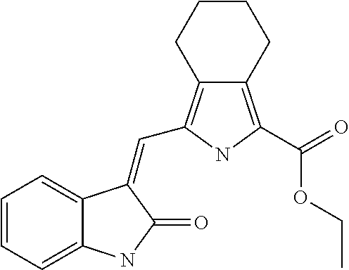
C1=CC=C2C(=C1)C(=CC1=C3C(=C(C(=O)OCC)N1)CCCC3)C(=O)N2
